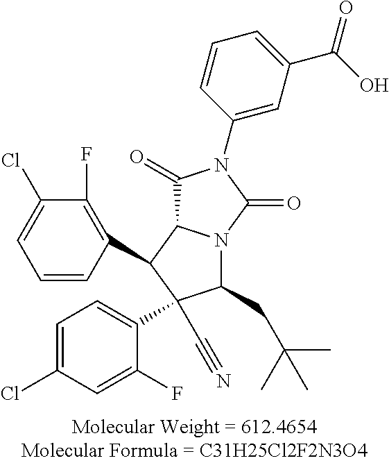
C1(CC(C)(C)C)N2C(C(C3=C(F)C(Cl)=CC=C3)C1(C#N)C1=CC=C(Cl)C=C1F)C(=O)N(C1=CC(C(=O)O)=CC=C1)C2=O
